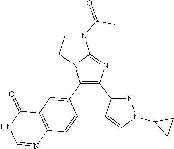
N12C(C3=CC4=C(C=C3)N=CNC4=O)=C(C3=NN(C4CC4)C=C3)N=C1N(C(=O)C)CC2
